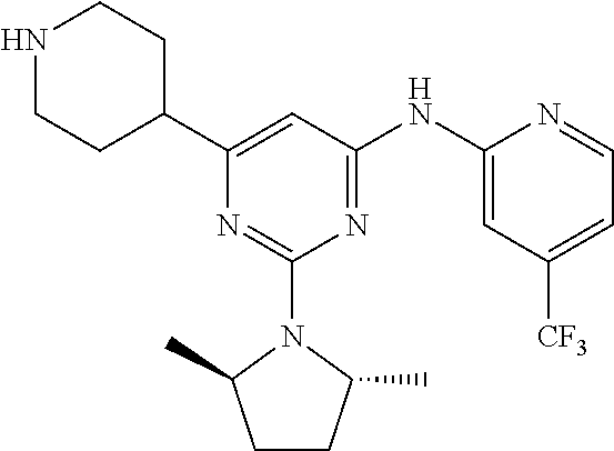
C1(C2CCNCC2)=CC(NC2=CC([CF3])=CC=N2)=NC(N2C(C)CCC2C)=N1
